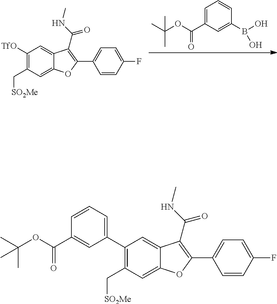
C1=C(C(OC(C)(C)C)=O)C=C(B(O)O)C=C1.C1([TfO])=C(C[SO2Me])C=C2C(=C1)C(C(NC)=O)=C(C1=CC=C(F)C=C1)O2.C1(C2=CC=CC(C(OC(C)(C)C)=O)=C2)=C(C[SO2Me])C=C2C(=C1)C(C(NC)=O)=C(C1=CC=C(F)C=C1)O2
